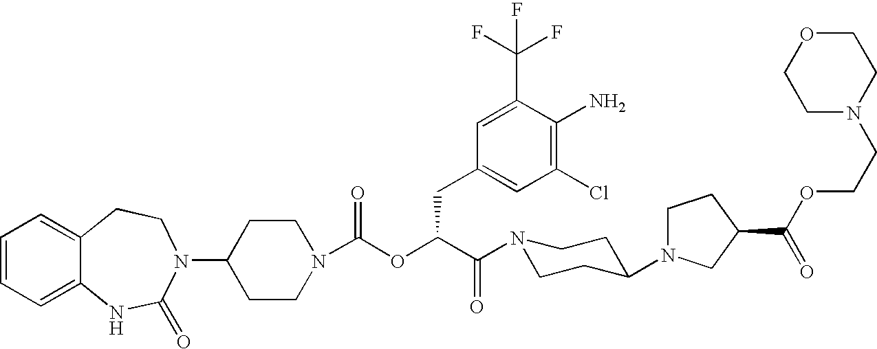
C1(N2C(=O)NC3=CC=CC=C3CC2)CCN(C(OC(C(=O)N2CCC(N3CCC(C(OCCN4CCOCC4)=O)C3)CC2)CC2=CC(Cl)=C(N)C(C(F)(F)F)=C2)=O)CC1
